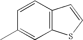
C1=CC2=C(C=C1C)SC=C2
